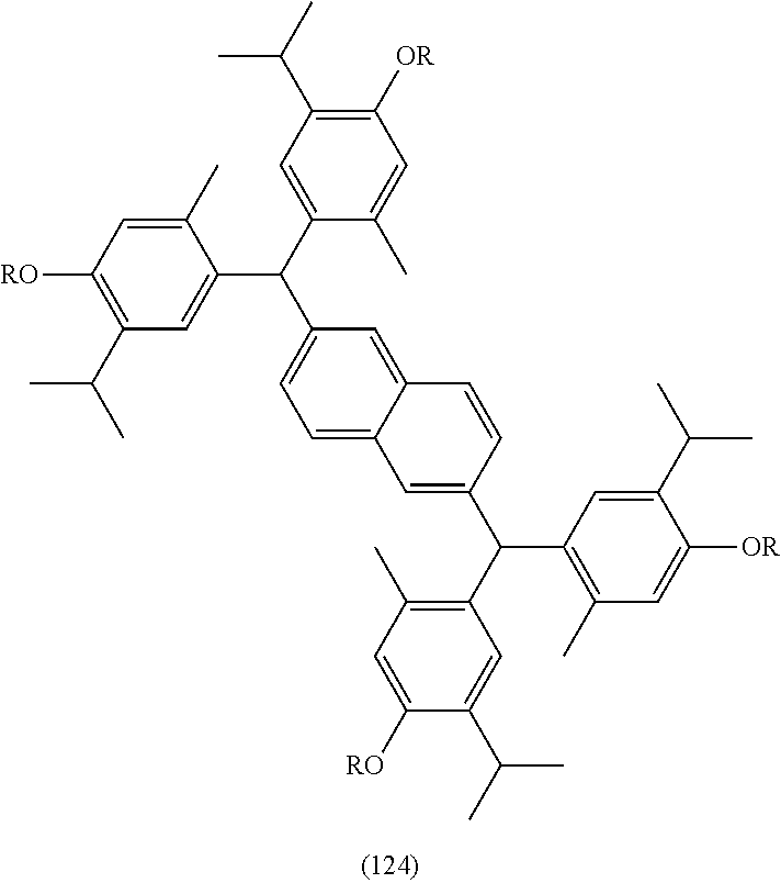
C1([OR])=C(C(C)C)C=C(C(C2=CC=C3C(=C2)C=CC(C(C2=C(C)C=C([RO])C(C(C)C)=C2)C2=C(C)C=C([OR])C(C(C)C)=C2)=C3)C2=CC(C(C)C)=C([RO])C=C2C)C(C)=C1
